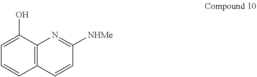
C1=CC2=C(C(O)=C1)N=C([NHMe])C=C2
